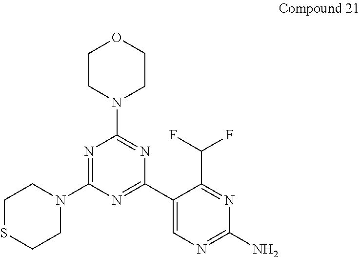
C1SCCN(C2=NC(N3CCOCC3)=NC(C3=CN=C(N)N=C3C(F)F)=N2)C1
